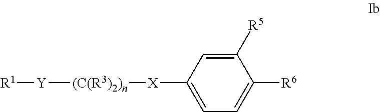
[R1][Y][(C(R3)2)n][X]C1=CC=C([R6])C([R5])=C1
